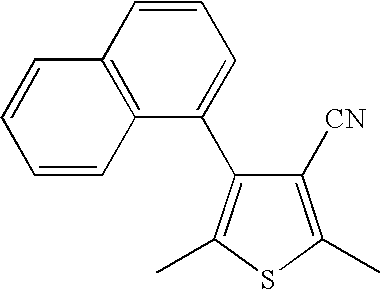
C1([CN])=C(C)SC(C)=C1C1=CC=CC2=C1C=CC=C2
